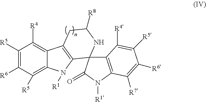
C1([R5])=C([R6])C([R5])=C2C(=C1[R4])C1=C(N2[R1])C2(NC([R8])C1)C1=C(N([R1])C2=O)C([R7])=C([R6])C([R5])=C1[R4]
